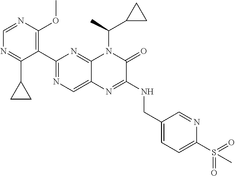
C1(C2=NC=C3C(=N2)N(C(C2CC2)C)C(=O)C(NCC2=CC=C(S(C)(=O)=O)N=C2)=N3)=C(OC)N=CN=C1C1CC1
